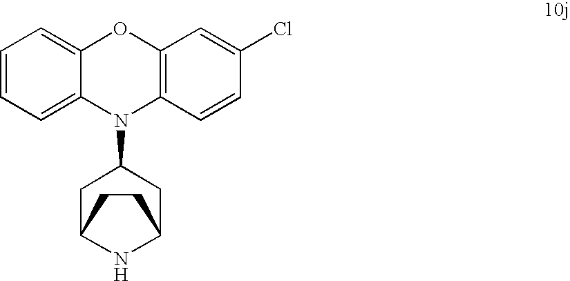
C1=CC=C2C(=C1)OC1=C(N2C2CC3NC(C2)CC3)C=CC(Cl)=C1
